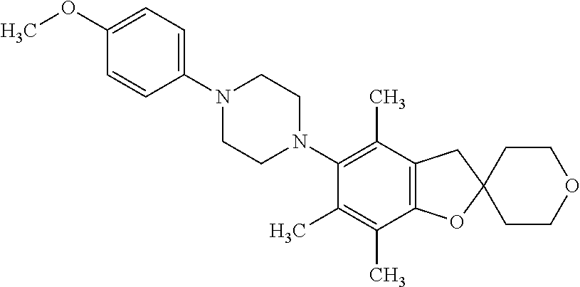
C1(OC)=CC=C(N2CCN(C3=C(C)C4=C(C(C)=C3C)OC3(C4)CCOCC3)CC2)C=C1
